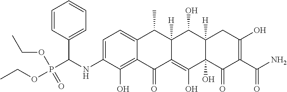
C1=C(NC(P(OCC)(OCC)=O)C2=CC=CC=C2)C(O)=C2C(=C1)C(C)C1([H])C(=C(O)C3(O)C([H])(C1O)CC(O)=C(C(N)=O)C3=O)C2=O
